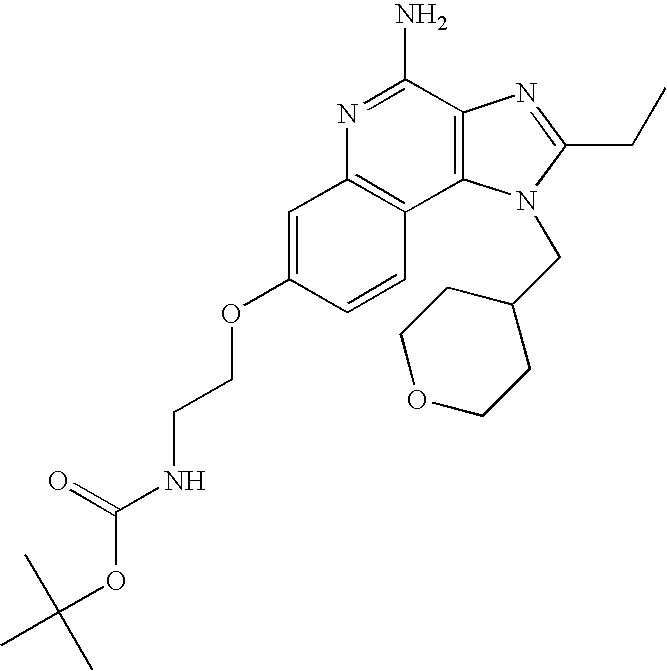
C1=C(OCCNC(OC(C)(C)C)=O)C=CC2=C1N=C(N)C1=C2N(CC2CCOCC2)C(CC)=N1
